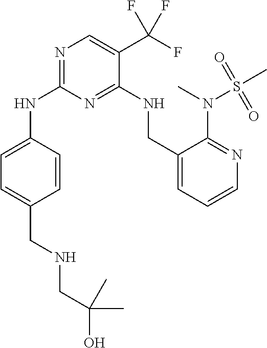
C1=CC(NC2=NC=C(C(F)(F)F)C(NCC3=CC=CN=C3N(S(=O)(=O)C)C)=N2)=CC=C1CNCC(O)(C)C
